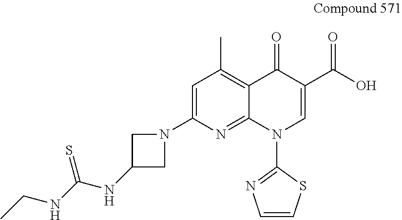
C1=C(N2CC(NC(NCC)=S)C2)N=C2C(=C1C)C(=O)C(C(O)=O)=CN2C1=NC=CS1
